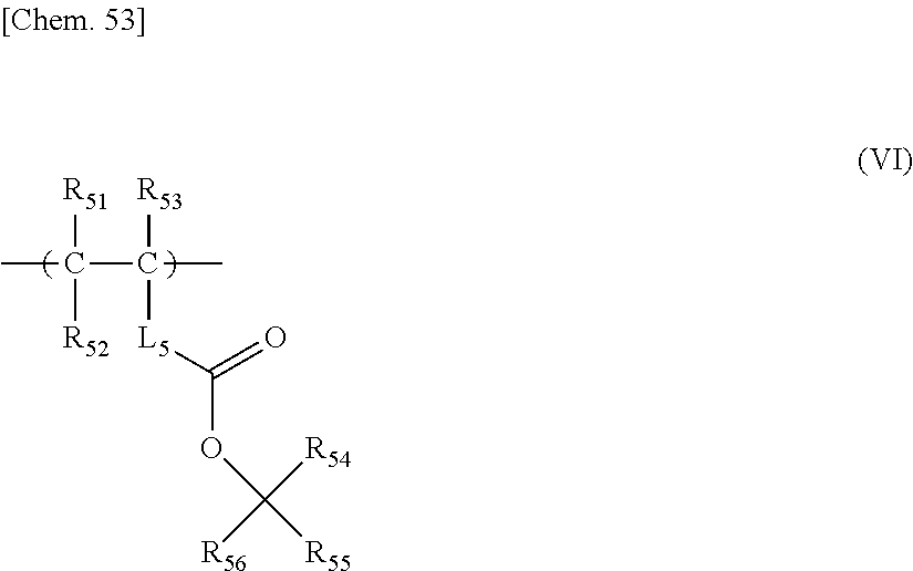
CC(C(C)([R53])[L5]C(OC([R55])([R54])[R56])=O)([R51])[R52]
